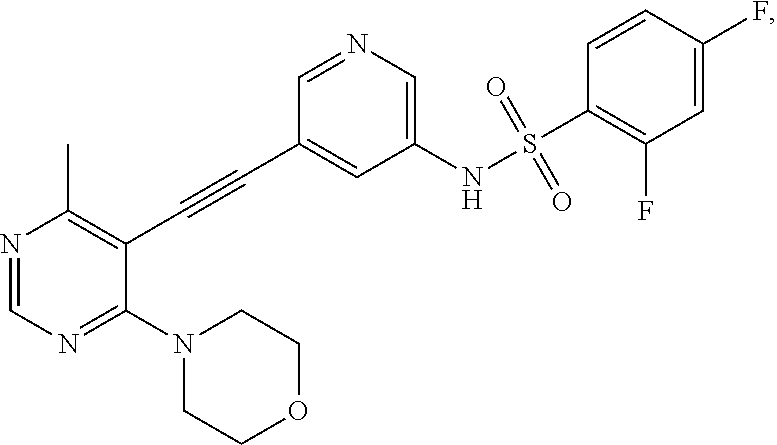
N1=CN=C(N2CCOCC2)C(C#CC2=CC(NS(C3=C(F)C=C(F)C=C3)(=O)=O)=CN=C2)=C1C
